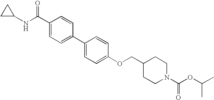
C(C1=CC=C(C2=CC=C(OCC3CCN(C(OC(C)C)=O)CC3)C=C2)C=C1)(NC1CC1)=O
